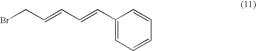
BrCC=CC=CC1=CC=CC=C1
